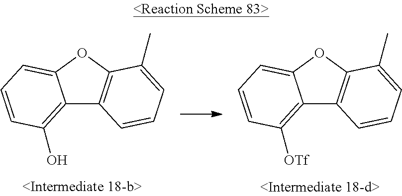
C12=C([OTf])C=CC=C1OC1=C2C=CC=C1C.C12=C(O)C=CC=C1OC1=C2C=CC=C1C
